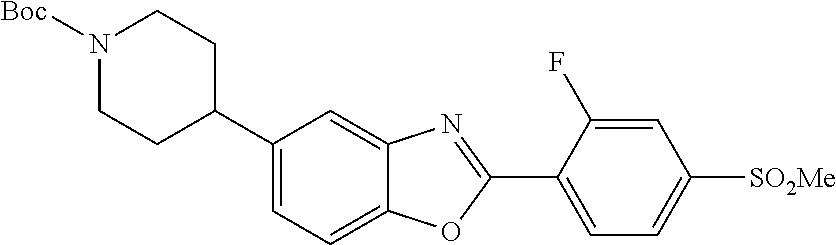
N1([Boc])CCC(C2=CC=C3C(=C2)N=C(C2=CC=C([SO2Me])C=C2F)O3)CC1
